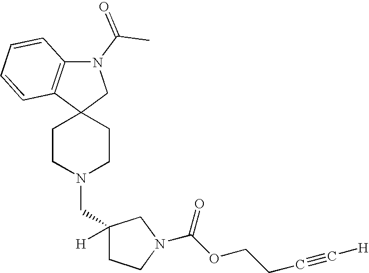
C1CN(CC2([H])CCN(C(OCCC#C[H])=O)C2)CCC12CN(C(C)=O)C1=C2C=CC=C1
